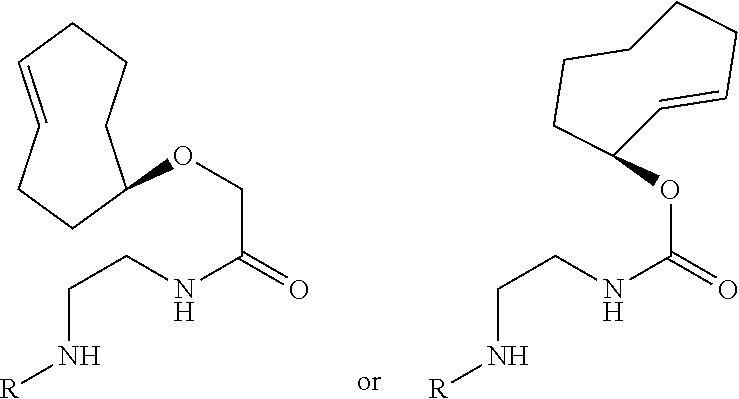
C(NC(COC1CCCC=CCC1)=O)CN[R].C(NC(=O)OC1C=CCCCCC1)CN[R]
